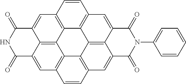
C1=C2C3=C4C5=C1C=CC1=C5C5=C6C(=CC7=C5C4=C(C=C3C(=O)NC2=O)C=C7)C(=O)N(C2=CC=CC=C2)C(=O)C6=C1
